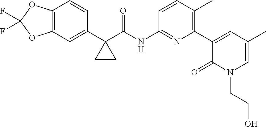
C12=C(C=C(C3(C(NC4=NC(C5=CC(C)=CN(CCO)C5=O)=C(C)C=C4)=O)CC3)C=C1)OC(F)(F)O2
